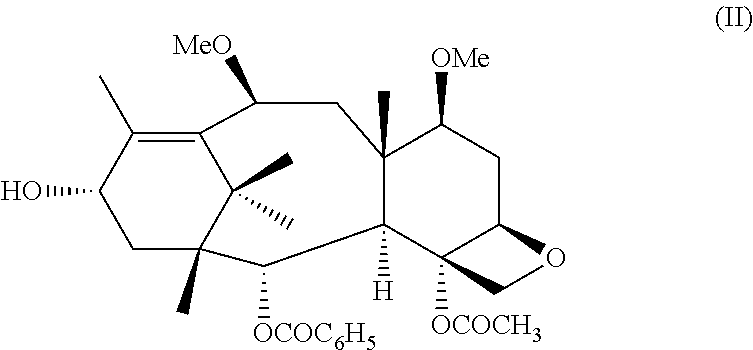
C1C2(C)C(C)(C)C(=C(C)C1O)C([MeO])CC1(C)C([H])(C2[OCOC6H5])C2([OCOCH3])C(CC1[OMe])OC2
